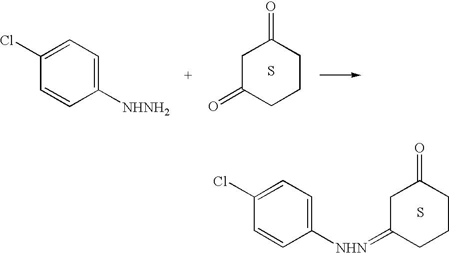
C1([NHNH2])=CC=C(Cl)C=C1.C1C(=O)CCCC1=O.S.C1([NHN]=C2CC(=O)CCC2)=CC=C(Cl)C=C1.S
